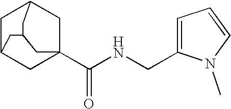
C1C2CC3(C(NCC4=CC=CN4C)=O)CC1CC(C3)C2
